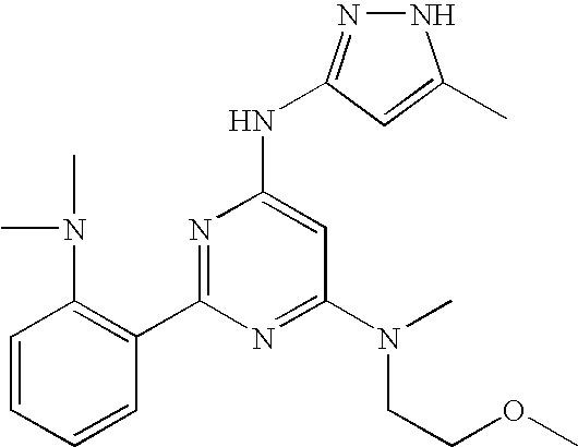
N1N=C(NC2=CC(N(CCOC)C)=NC(C3=C(N(C)C)C=CC=C3)=N2)C=C1C
